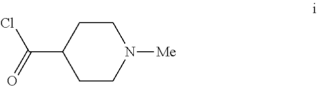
C1CN([Me])CCC1C(Cl)=O
